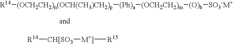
[(OCH2CH2)n(OCH(CH3)CH2)p]([R14])[(Ph)a][(OCH2CH2)m][(O)b][SO3-M+].[CH[SO3]([R14])[M+]][R15]
